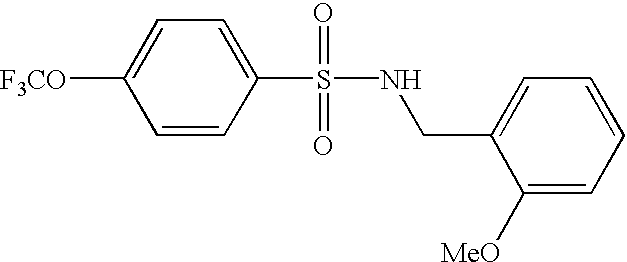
N(S(=O)(=O)C1=CC=C([F3CO])C=C1)CC1=CC=CC=C1[MeO]
